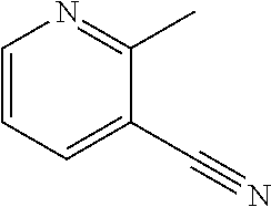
C1=CC=C(C#N)C(C)=N1
